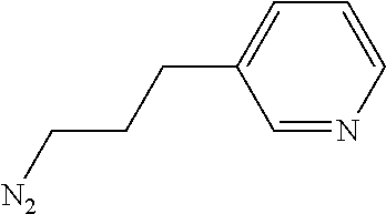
C1=NC=CC=C1CCC[N2]
